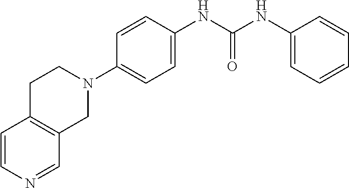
C1=CN=CC2=C1CCN(C1=CC=C(NC(NC3=CC=CC=C3)=O)C=C1)C2
